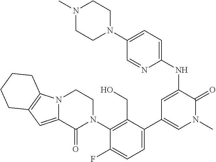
N1(C)CCN(C2=CC=C(NC3=CC(C4=CC=C(F)C(N5CCN6C(=CC7=C6CCCC7)C5=O)=C4CO)=CN(C)C3=O)N=C2)CC1
